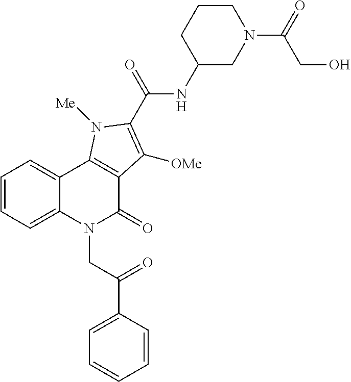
C1=CC(C(CN2C(=O)C3=C(C4=CC=CC=C24)N([Me])C(C(=O)NC2CN(C(=O)CO)CCC2)=C3[OMe])=O)=CC=C1
